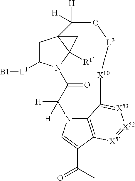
C1C([L1][B1])N2C3([R1])C1(C3)C([H])([H])O[L3][X10]C1=[X53][X52]=[X51]C3=C1N(C([H])([H])C2=O)C=C3C(C)=O
